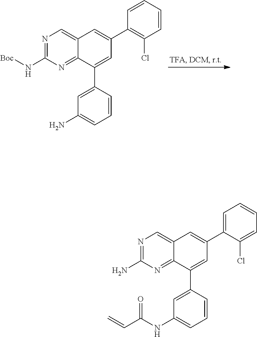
N1=C(N[Boc])N=C2C(=C1)C=C(C1=C(Cl)C=CC=C1)C=C2C1=CC(N)=CC=C1.N1=C(N)N=C2C(=C1)C=C(C1=CC=CC=C1Cl)C=C2C1=CC(NC(C=C)=O)=CC=C1
